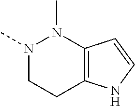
N1(C)CCC2=C(N1C)C=CN2
